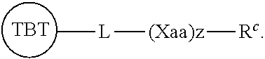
[TBT].C[L][(Xaa)z][Rc]
